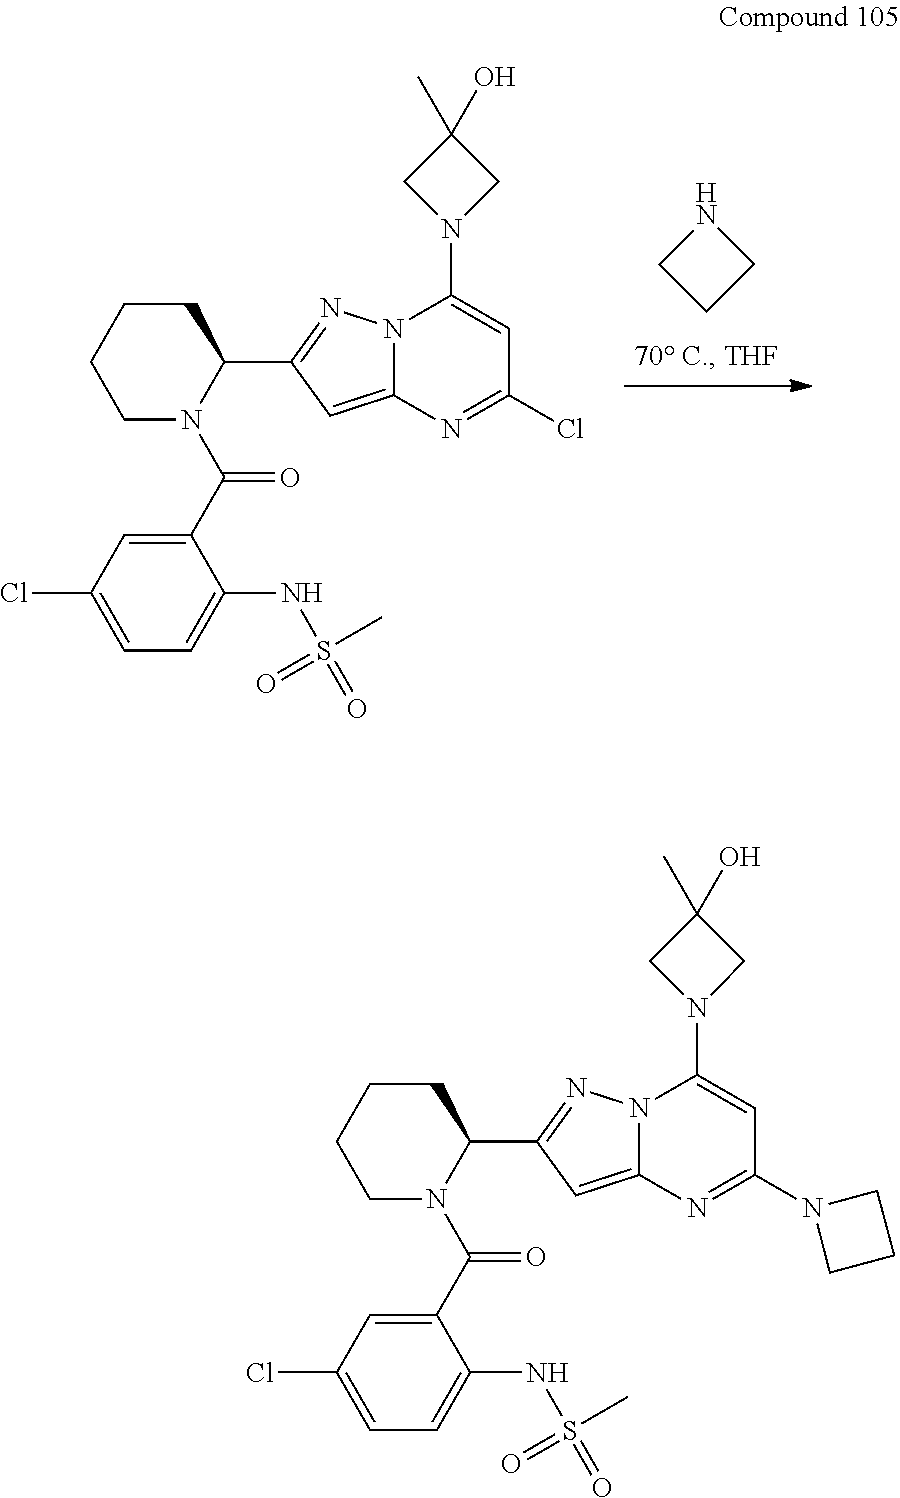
C1CCN1.C1(C(N2C(C3=NN4C(=C3)N=C(Cl)C=C4N3CC(C)(O)C3)CCCC2)=O)=CC(Cl)=CC=C1NS(C)(=O)=O.C1(C(N2C(C3=NN4C(=C3)N=C(N3CCC3)C=C4N3CC(C)(O)C3)CCCC2)=O)=CC(Cl)=CC=C1NS(C)(=O)=O
